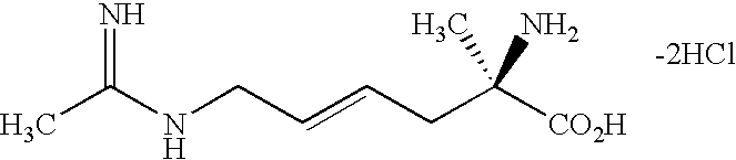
CC(NCC=CCC([CO2H])(C)N)=N
